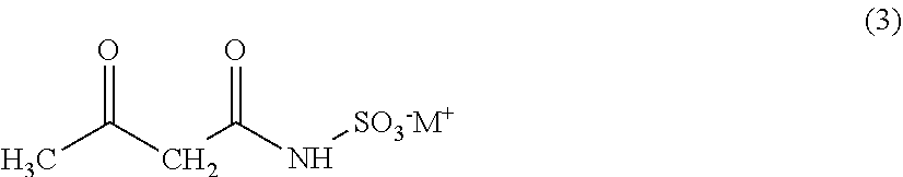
CC(CC(N[SO3-M+])=O)=O
